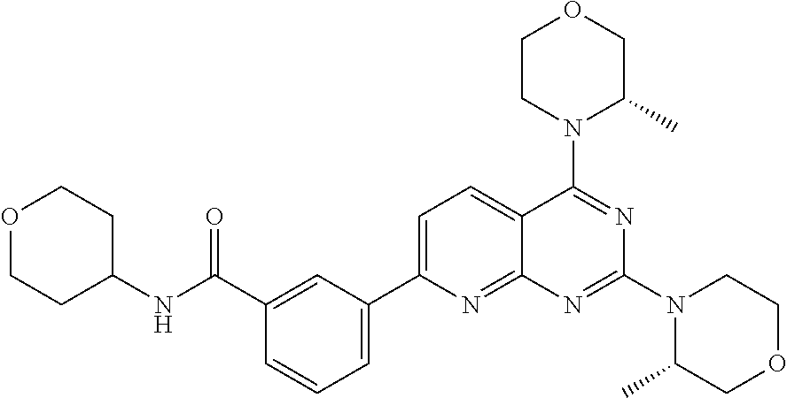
C1(C(=O)NC2CCOCC2)=CC(C2=CC=C3C(=N2)N=C(N2C(C)COCC2)N=C3N2C(C)COCC2)=CC=C1
